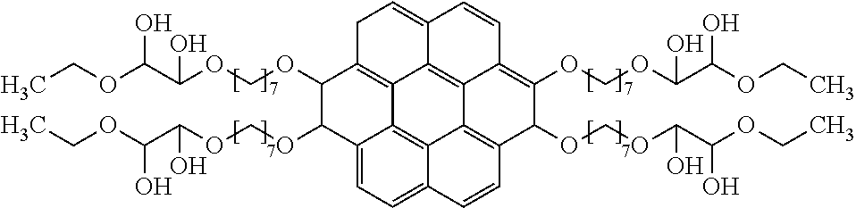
C1(OCOC(C(OCC)O)O)C(OCOC(C(OCC)O)O)C2=CC=C3C4=C2C2=C1CC=C1C2=C2C4=C(C(OCOC(C(OCC)O)O)C(OCOC(C(OCC)O)O)=C2C=C1)C=C3
